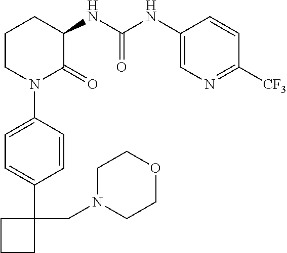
C1=CC(C2(CN3CCOCC3)CCC2)=CC=C1N1C(=O)C(NC(NC2=CN=C([CF3])C=C2)=O)CCC1
